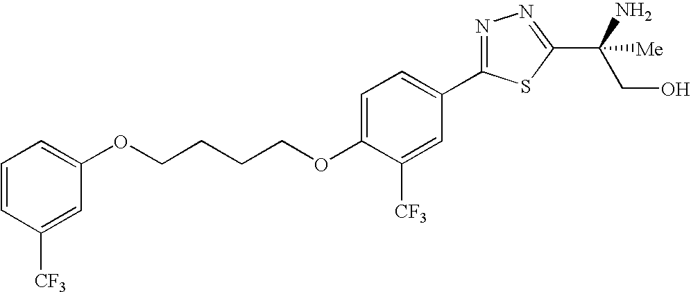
C1=CC([CF3])=CC(OCCCCOC2=CC=C(C3=NN=C(C(CO)(N)[Me])S3)C=C2[CF3])=C1
